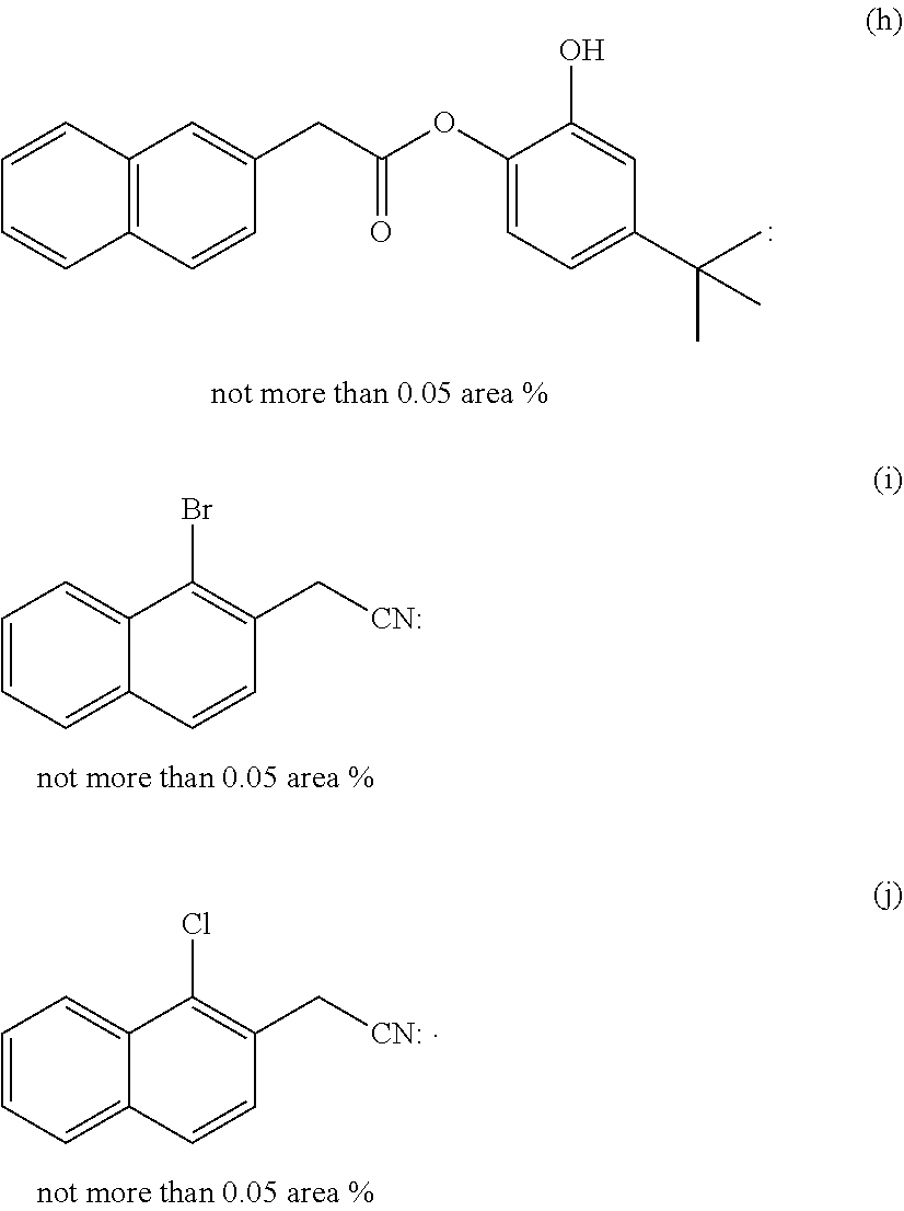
C1=CC2=C(C=C1)C=CC(CC(OC1=CC=C(C(C)(C)C)C=C1O)=O)=C2.C1=CC=C2C(=C1)C(Br)=C(C[CN:])C=C2.C1=CC=C2C(=C1)C(Cl)=C(C[CN:])C=C2
